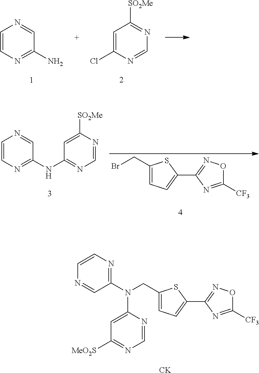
C1(CBr)=CC=C(C2=NOC([CF3])=N2)S1.C1=CN=C(NC2=NC=NC([SO2Me])=C2)C=N1.C1(CN(C2=NC=CN=C2)C2=CC([MeO2S])=NC=N2)=CC=C(C2=NOC([CF3])=N2)S1.[CK].C1=CN=C(N)C=N1.C1=C(Cl)N=CN=C1[SO2Me]
